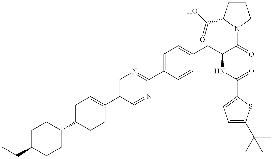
C(C1CCC(C2CCC(C3=CN=C(C4=CC=C(CC(NC(=O)C5=CC=C(C(C)(C)C)S5)C(=O)N5C(C(=O)O)CCC5)C=C4)N=C3)=CC2)CC1)C
